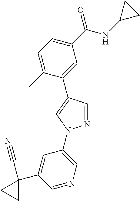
C1(C(NC2CC2)=O)=CC=C(C)C(C2=CN(C3=CN=CC(C4(C#N)CC4)=C3)N=C2)=C1
